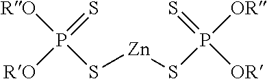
[RO]P(S[Zn]SP([OR])(=S)[OR])(=S)[RO]
